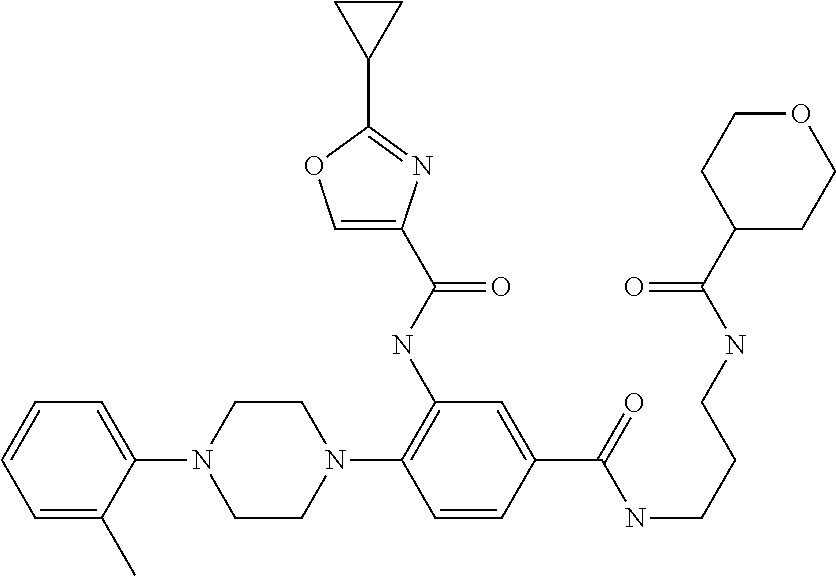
C1=C(C)C(N2CCN(C3=C(NC(C4=COC(C5CC5)=N4)=O)C=C(C(=O)NCCCNC(C4CCOCC4)=O)C=C3)CC2)=CC=C1
